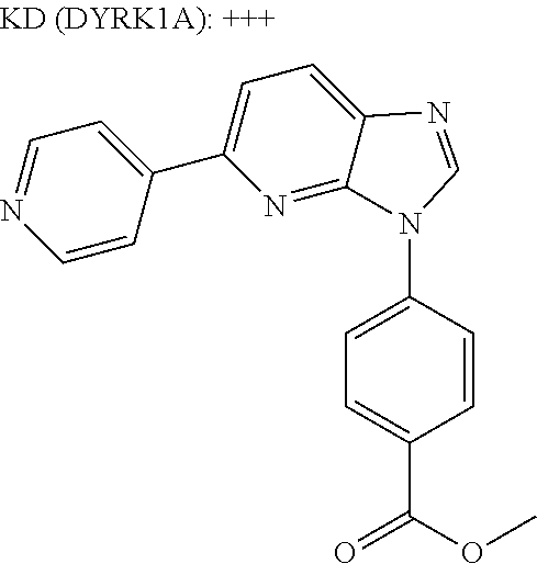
C1=C(N2C3=NC(C4=CC=NC=C4)=CC=C3N=C2)C=CC(C(OC)=O)=C1
